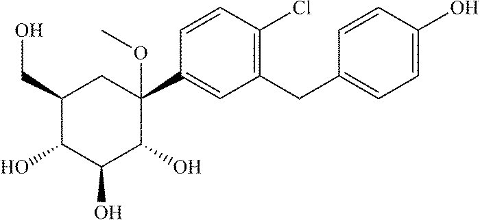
C1(CO)C(O)C(O)C(O)C(C2=CC(CC3=CC=C(O)C=C3)=C(Cl)C=C2)(OC)C1
